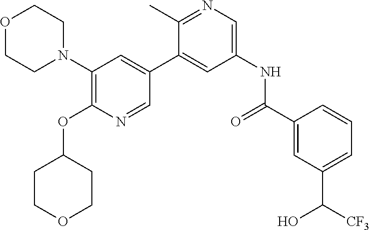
O1CCN(C2=C(OC3CCOCC3)N=CC(C3=CC(NC(=O)C4=CC(C(O)[CF3])=CC=C4)=CN=C3C)=C2)CC1
